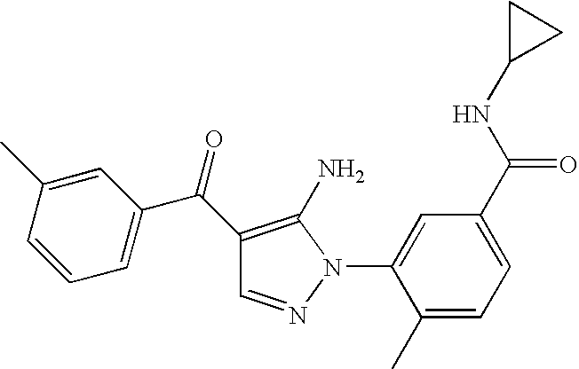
C1=C(N2N=CC(C(C3=CC=CC(C)=C3)=O)=C2N)C(C)=CC=C1C(NC1CC1)=O
